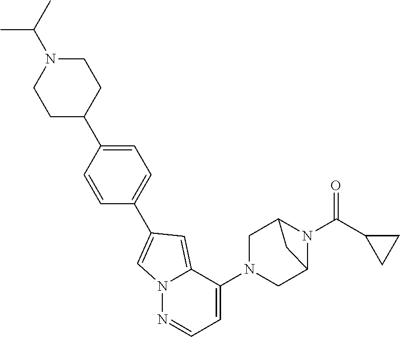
C12CN(C3=CC=NN4C3=CC(C3=CC=C(C5CCN(C(C)C)CC5)C=C3)=C4)CC(N1C(C1CC1)=O)C2
